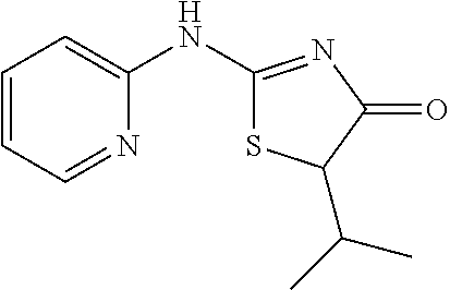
C1=CC=NC(NC2=NC(=O)C(C(C)C)S2)=C1
